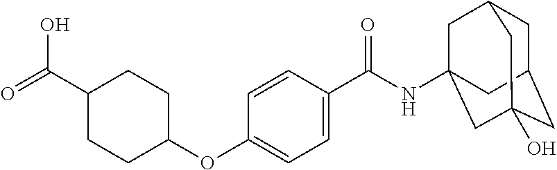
C1(C(O)=O)CCC(OC2=CC=C(C(=O)NC34CC5CC(CC(O)(C3)C5)C4)C=C2)CC1
